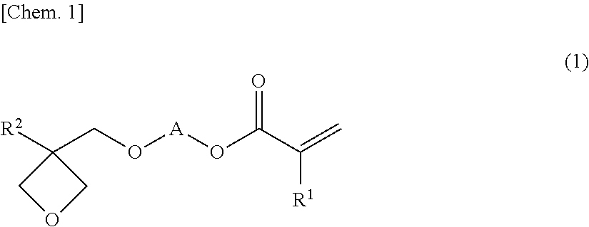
[R2]C1(CO[A]OC(C(=C)[R1])=O)COC1
